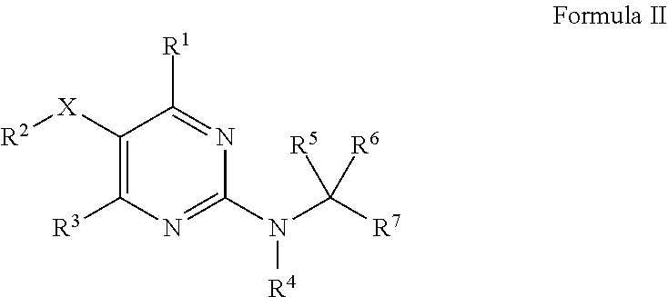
[R2][X]C1=C([R3])N=C(N([R4])C([R7])([R6])[R5])N=C1[R1]
